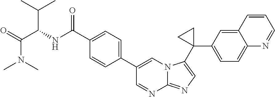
C1(C(=O)NC(C(C)C)C(N(C)C)=O)=CC=C(C2=CN3C(=NC=C3C3(C4=CC=C5C(=C4)C=CC=N5)CC3)N=C2)C=C1
